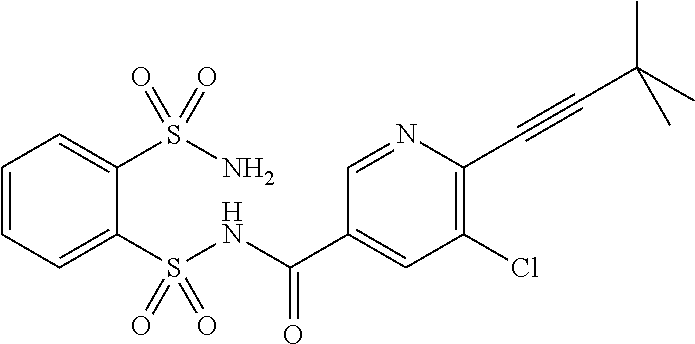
C1=CC=C(S(NC(C2=CC(Cl)=C(C#CC(C)(C)C)N=C2)=O)(=O)=O)C(S(N)(=O)=O)=C1
